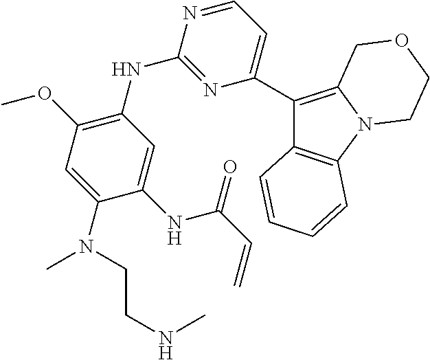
C12=C(C=CC=C1)C(C1=CC=NC(NC3=C(OC)C=C(N(C)CCNC)C(NC(C=C)=O)=C3)=N1)=C1N2CCOC1
